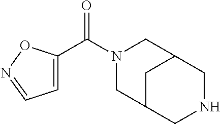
C1=C(C(N2CC3CC(C2)CNC3)=O)ON=C1
